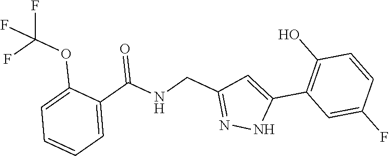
C1=C(OC(F)(F)F)C(C(NCC2=NNC(C3=C(O)C=CC(F)=C3)=C2)=O)=CC=C1
